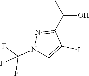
OC(C1=NN(C(F)(F)F)C=C1I)C
